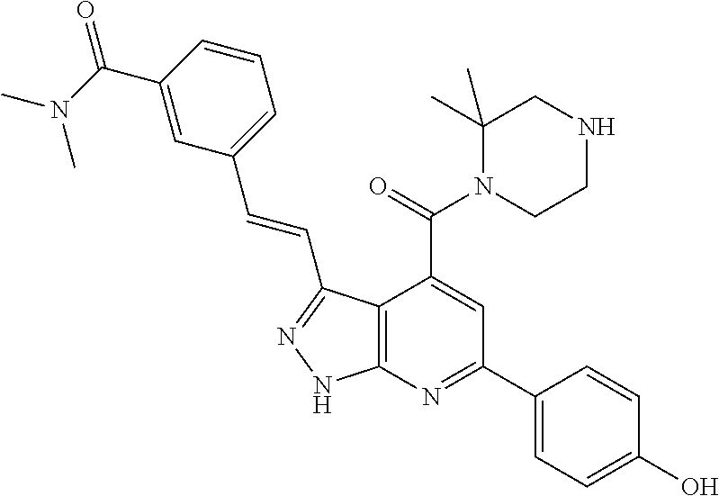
C12=C(C(C=CC3=CC=CC(C(N(C)C)=O)=C3)=NN1)C(C(=O)N1CCNCC1(C)C)=CC(C1=CC=C(O)C=C1)=N2
